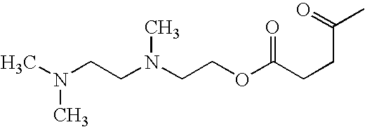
N(CCOC(CCC(C)=O)=O)(C)CCN(C)C
